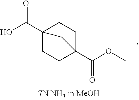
C1C2(C(OC)=O)CCC(C(O)=O)(C1)C2
